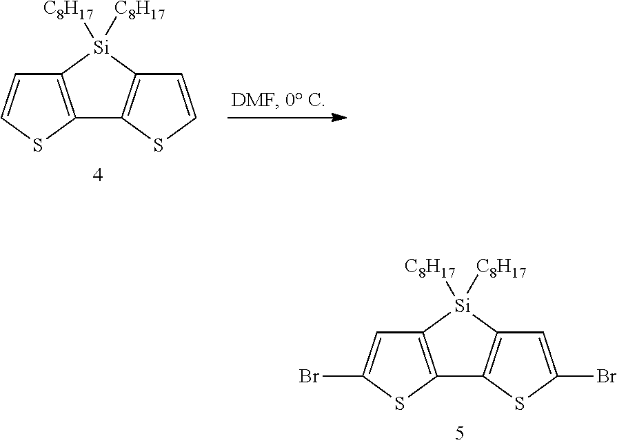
C12=C([Si]([C8H17])([C8H17])C3=C1SC(Br)=C3)C=C(Br)S2.C12=C([Si]([C8H17])([C8H17])C3=C1SC=C3)C=CS2
